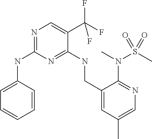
N1=C(NC2=CC=CC=C2)N=C(NCC2=CC(C)=CN=C2N(S(C)(=O)=O)C)C(C(F)(F)F)=C1
